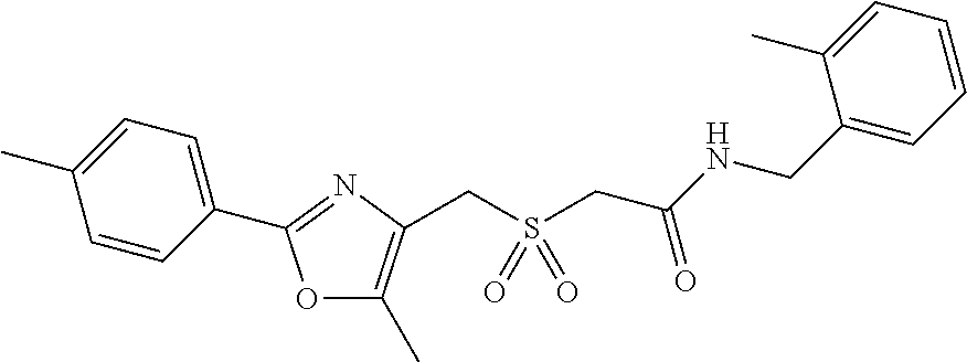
C1=CC(C2=NC(CS(CC(NCC3=CC=CC=C3C)=O)(=O)=O)=C(C)O2)=CC=C1C
